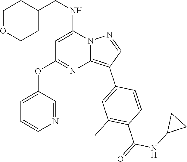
C(NC1=CC(OC2=CC=CN=C2)=NC2=C(C3=CC(C)=C(C(NC4CC4)=O)C=C3)C=NN12)C1CCOCC1
